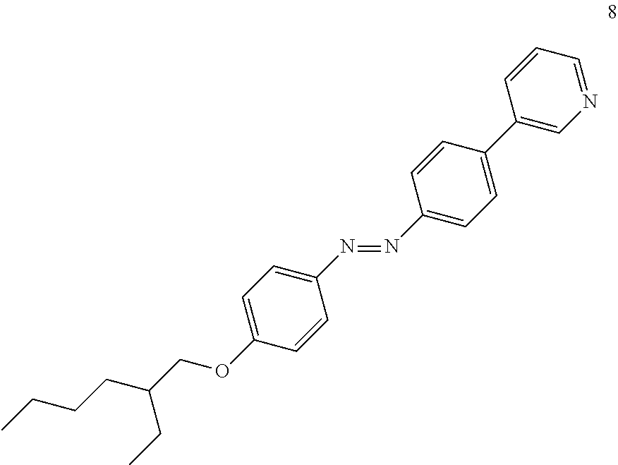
C1=CC(C2=CN=CC=C2)=CC=C1N=NC1=CC=C(OCC(CCCC)CC)C=C1
